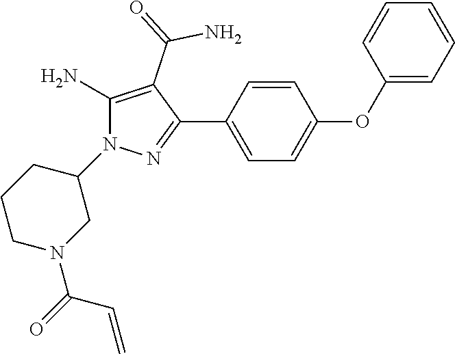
C1CN(C(C=C)=O)CC(N2C(N)=C(C(N)=O)C(C3=CC=C(OC4=CC=CC=C4)C=C3)=N2)C1
